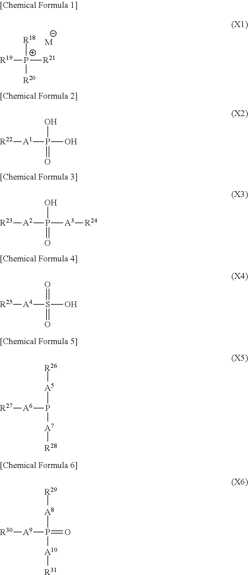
[R18][P+]([R20])([R21])[R19].[M].OP(=O)(O)[A1][R22].OP(=O)([A3][R24])[A2][R23].O=S(=O)(O)[A4][R25].[A5](P([A7][R28])[A6][R27])[R26].[A8](P([A10][R31])([A9][R30])=O)[R29]
